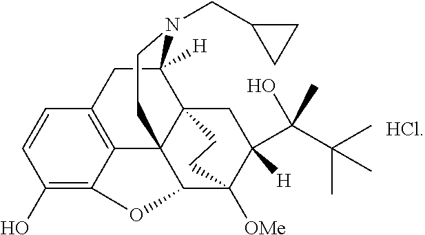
C1(O)=C2C3=C(C=C1)CC1([H])C45C3(C(C([OMe])(C([H])(C(C(C)(C)C)(O)C)C4)CC5)O2)CCN1CC1CC1
